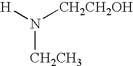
[H]N([CH2CH2OH])[CH2CH3]
